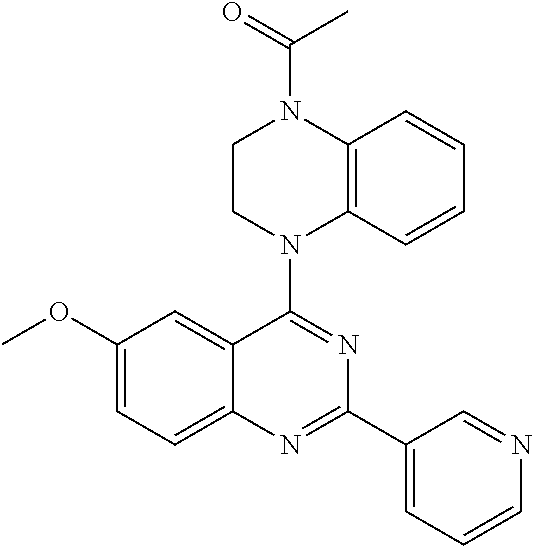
N1(C2=NC(C3=CC=CN=C3)=NC3=CC=C(OC)C=C23)C2=C(N(C(=O)C)CC1)C=CC=C2
